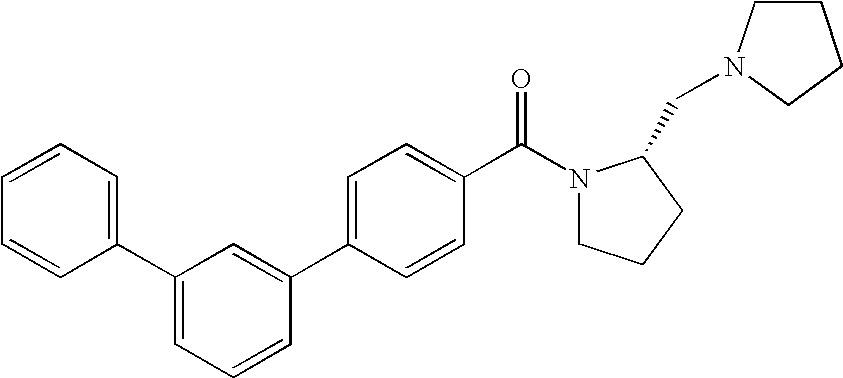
C1=C(C2=CC(C3=CC=CC=C3)=CC=C2)C=CC(C(N2CCCC2CN2CCCC2)=O)=C1
